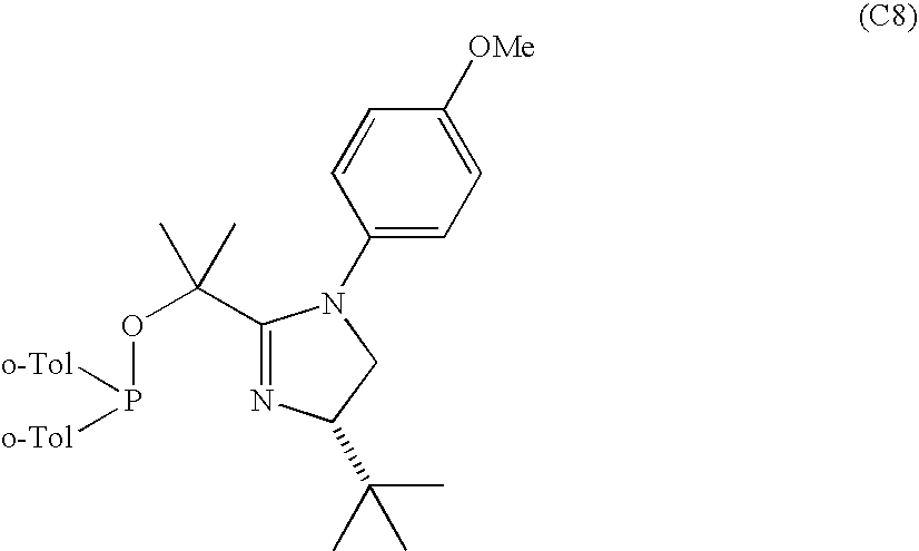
C1(C(OP([o-Tol])[o-Tol])(C)C)=NC(C(C)(C)C)CN1C1=CC=C([OMe])C=C1
